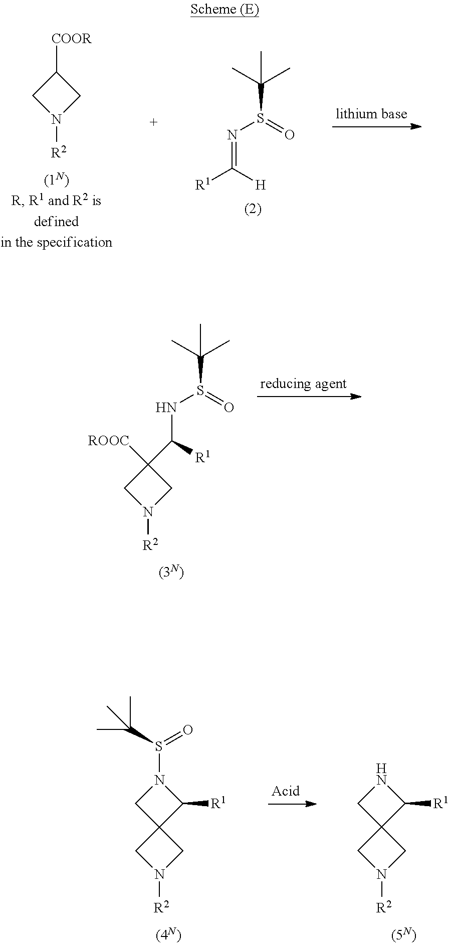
C1([COOR])CN([R2])C1.C(S(N=C([H])[R1])=O)(C)(C)C.C(S(NC([R1])C1([ROOC])CN([R2])C1)=O)(C)(C)C.N1CC2(C1[R1])CN([R2])C2.N1(S(=O)C(C)(C)C)CC2(C1[R1])CN([R2])C2
